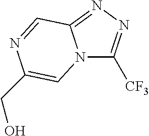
N12C([CF3])=NN=C1C=NC(CO)=C2
